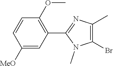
C1(OC)=C(C2=NC(C)=C(Br)N2C)C=C([MeO])C=C1
